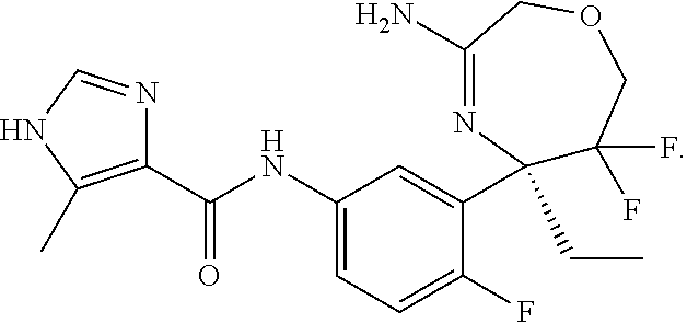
C1(NC(C2=C(C)NC=N2)=O)=CC=C(F)C(C2(CC)C(F)(F)COCC(N)=N2)=C1
